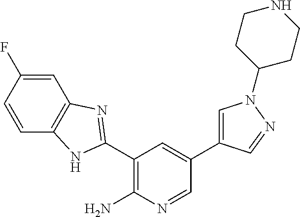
C1(C2=NC3=C(C=CC(F)=C3)N2)=C(N)N=CC(C2=CN(C3CCNCC3)N=C2)=C1
